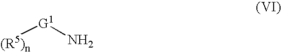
[(R5)n][G1]N
